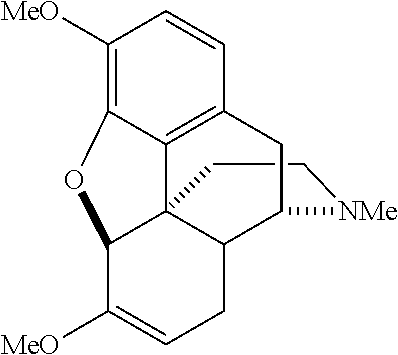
C1C[NMe]C2C3C14C1=C(C=CC([MeO])=C1OC4C([MeO])=CC3)C2
